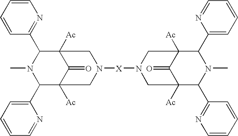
C1=CC(C2N(C)C(C3=CC=CC=N3)C3([Ac])C(=O)C2([Ac])CN([X]N2CC4([Ac])C(C5=CC=CC=N5)N(C)C(C5=NC=CC=C5)C([Ac])(C4=O)C2)C3)=NC=C1
